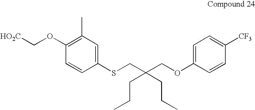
[HO2C]COC1=C(C)C=C(SCC(COC2=CC=C([CF3])C=C2)(CCC)CCC)C=C1
